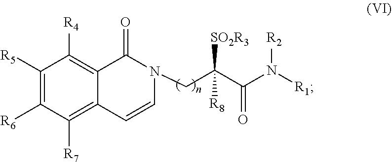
C1([R5])=C([R6])C([R7])=C2C(=C1[R4])C(=O)N(CC(C(N([R1])[R2])=O)([SO2R3])[R8])C=C2
